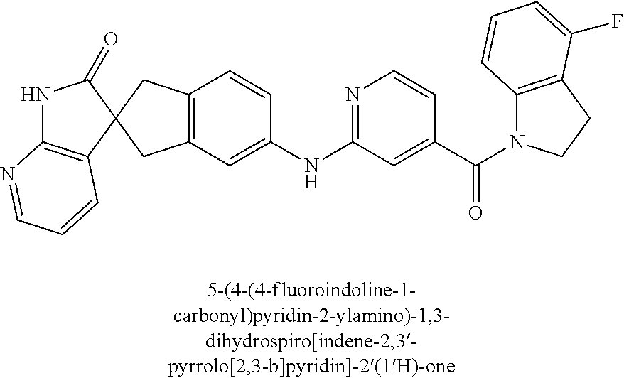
N1C2=C(C=CC=N2)C2(C1=O)CC1=C(C2)C=C(NC2=NC=CC(C(=O)N3C4=C(CC3)C(F)=CC=C4)=C2)C=C1
